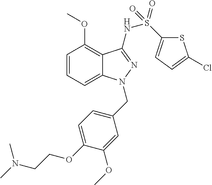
C1=CC=C2C(=C1OC)C(NS(=O)(C1=CC=C(Cl)S1)=O)=NN2CC1=CC=C(OCCN(C)C)C(OC)=C1
